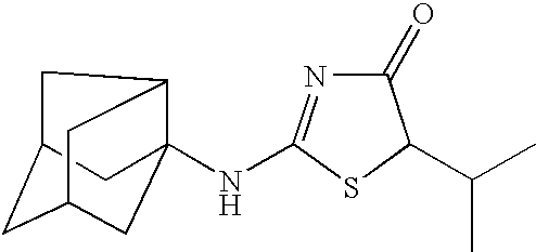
C1(=O)N=C(NC23C4CC(CC(C2)C4)C3)SC1C(C)C
